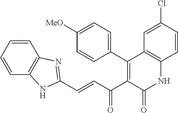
C1=CC=CC2=C1N=C(C=CC(C1=C(C3=CC=C([MeO])C=C3)C3=C(NC1=O)C=CC(Cl)=C3)=O)N2
